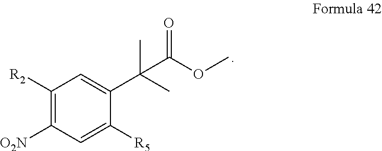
[O2N]C1=C([R2])C=C(C(C)(C)C(OC)=O)C([R5])=C1
